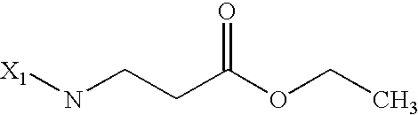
[X1]NCCC(OCC)=O
